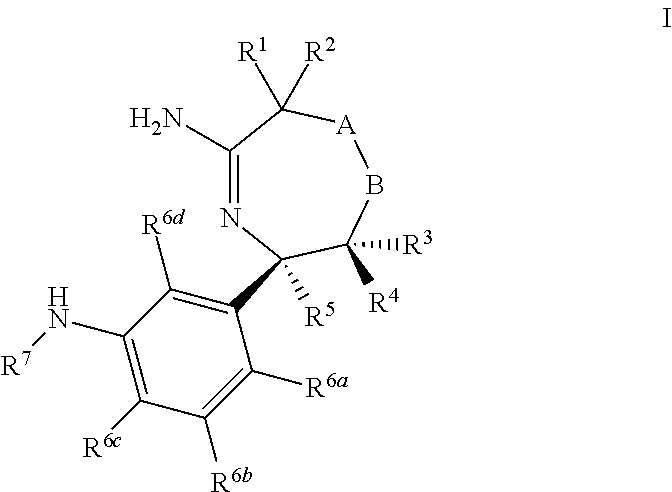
C1(N)=NC(C2=C([R6d])C(N[R7])=C([R6c])C([R6b])=C2[R6a])([R5])C([R4])([R3])B[A]C1([R1])[R2]
